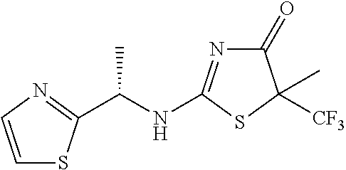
C1=CN=C(C(NC2=NC(=O)C([CF3])(C)S2)C)S1
